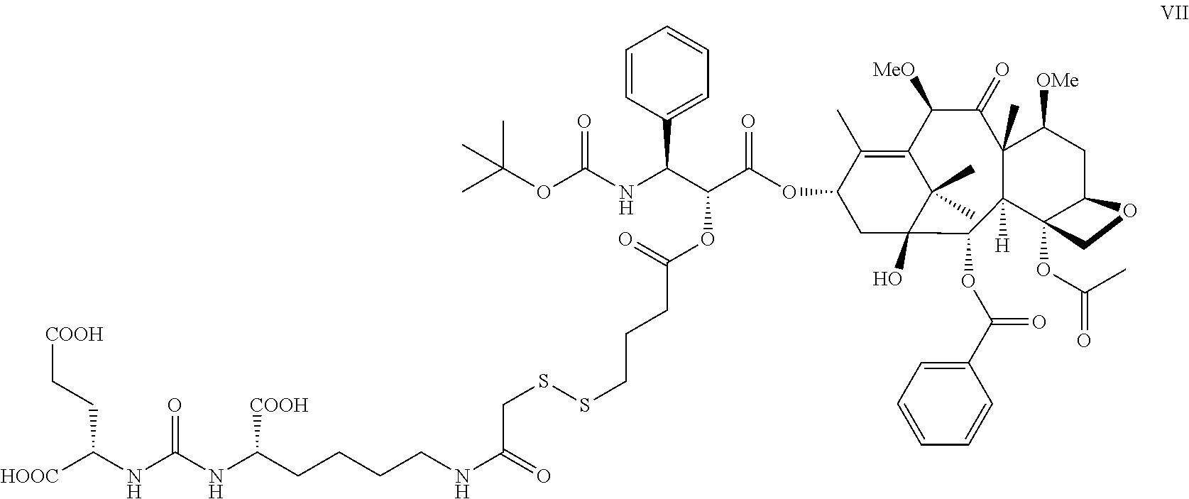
[HOOC]C(NC(NC(CCCCNC(=O)CSSCCCC(=O)OC(C(NC(OC(C)(C)C)=O)C1=CC=CC=C1)C(OC1CC2(O)C(C)(C)C(=C1C)C([MeO])C(=O)C1(C)C([H])(C3(OC(C)=O)C(CC1[OMe])OC3)C2OC(=O)C1=CC=CC=C1)=O)[COOH])=O)CC[COOH]
